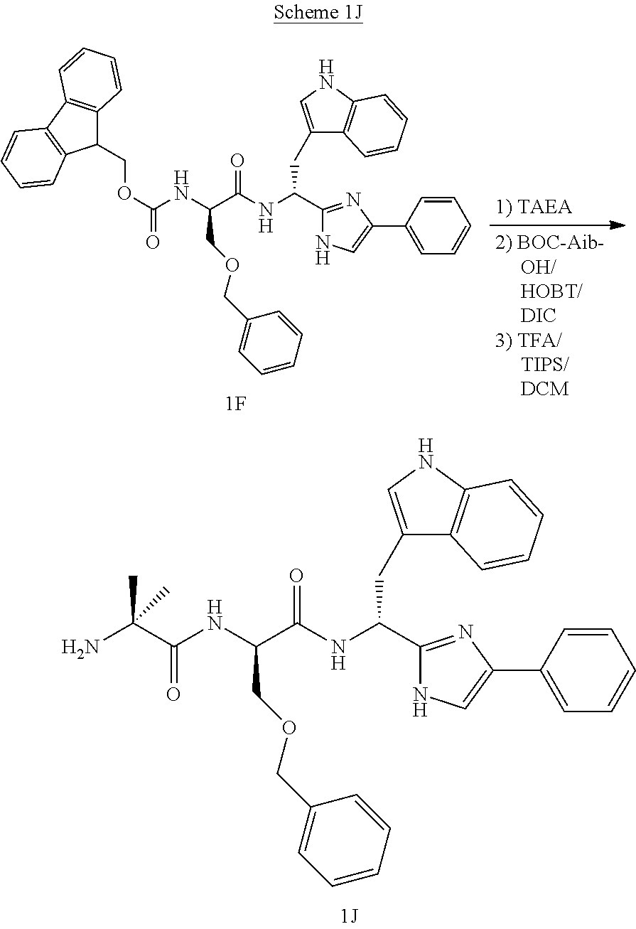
N(C(CC1=CNC2=C1C=CC=C2)C1=NC(C2=CC=CC=C2)=CN1)C(=O)C(COCC1=CC=CC=C1)NC(=O)C(C)(N)C.N(C(CC1=CNC2=C1C=CC=C2)C1=NC(C2=CC=CC=C2)=CN1)C(=O)C(COCC1=CC=CC=C1)NC(=O)OCC1C2=C(C3=C1C=CC=C3)C=CC=C2
